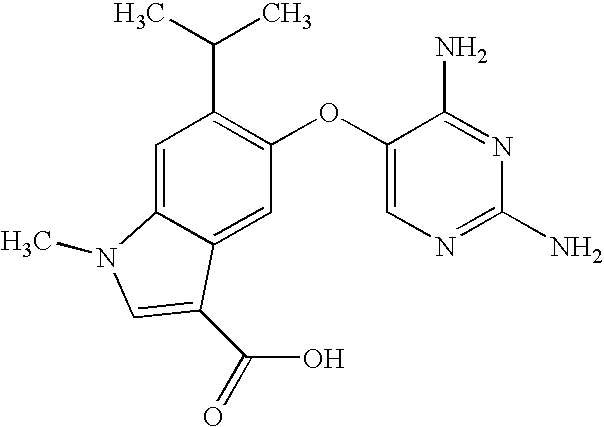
C1=C2C(=CC(OC3=CN=C(N)N=C3N)=C1C(C)C)C(C(=O)O)=CN2C
